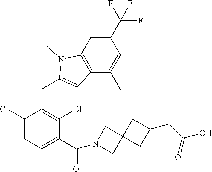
C1(Cl)=CC=C(C(=O)N2CC3(C2)CC(CC(O)=O)C3)C(Cl)=C1CC1=CC2=C(N1C)C=C(C(F)(F)F)C=C2C
